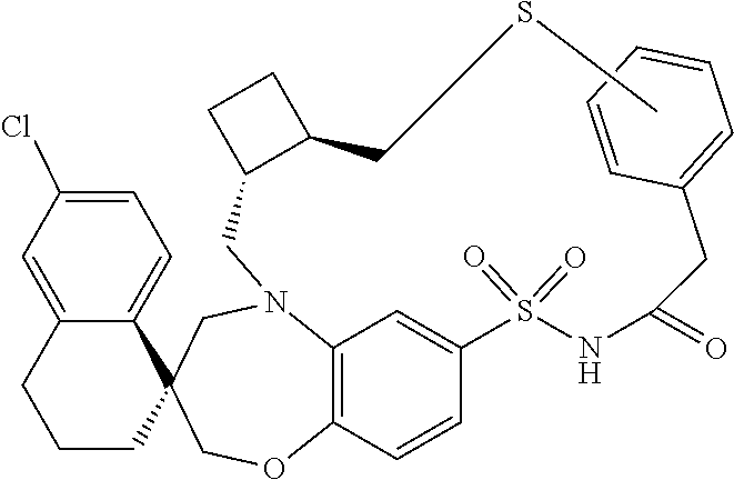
C(N1C2=C(C=CC(S(=O)(NC(CC3=CC=CC=C3)=O)=O)=C2)OCC2(C3=CC=C(Cl)C=C3CCC2)C1)C1C(CSC)CC1
